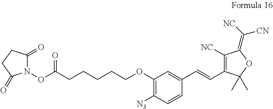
N1(OC(CCCCCOC2=C([N3])C=CC(C=CC3=C([NC])C(=C([NC])[CN])OC3(C)C)=C2)=O)C(=O)CCC1=O
